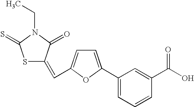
S1C(=CC2=CC=C(C3=CC=CC(C(=O)O)=C3)O2)C(=O)N(CC)C1=S
